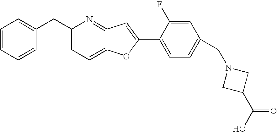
C1=CC=CC(CC2=CC=C3C(=N2)C=C(C2=CC=C(CN4CC(C(O)=O)C4)C=C2F)O3)=C1
